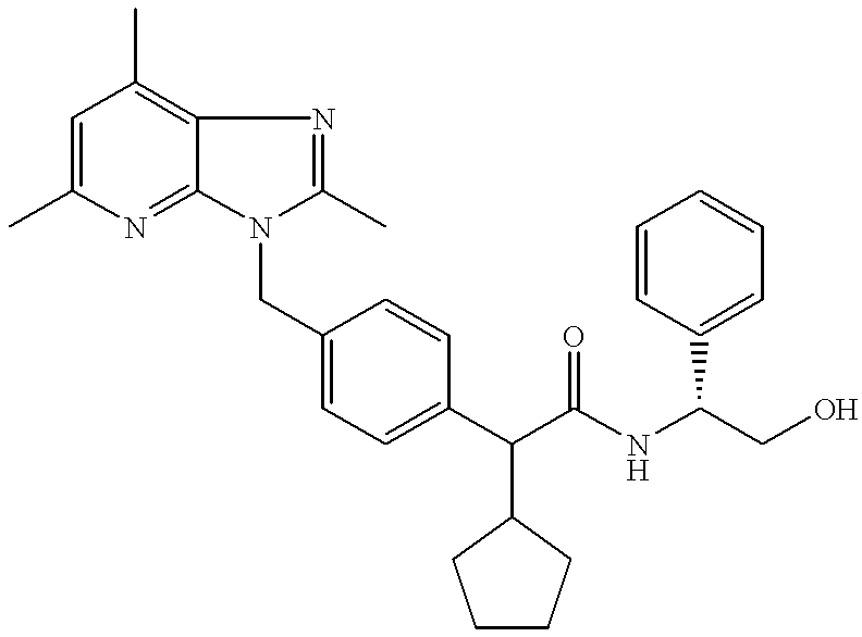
C1=C(C)N=C2C(=C1C)N=C(C)N2CC1=CC=C(C(C(NC(CO)C2=CC=CC=C2)=O)C2CCCC2)C=C1
